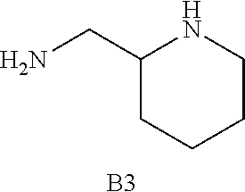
C(C1CCCCN1)N.[B3]
